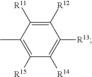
C1([R12])=C([R11])C(C)=C([R15])C([R14])=C1[R13]
